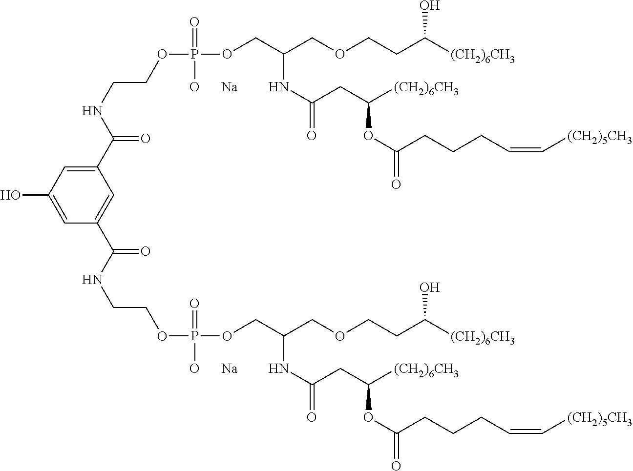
C(NCCOP(OCC(COCCC([(CH2)6CH3])O)NC(=O)CC([(CH2)6CH3])OC(=O)CCCC=C[(CH2)5CH3])(=O)[O      Na])(=O)C1=CC(C(NCCOP(OCC(COCCC([(CH2)6CH3])O)NC(=O)CC([(CH2)6CH3])OC(=O)CCCC=C[(CH2)5CH3])(=O)[O      Na])=O)=CC(O)=C1
